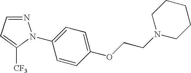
C1(OCCN2CCCCC2)=CC=C(N2N=CC=C2[CF3])C=C1
